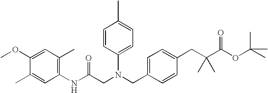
C1(NC(CN(CC2=CC=C(CC(C(OC(C)(C)C)=O)(C)C)C=C2)C2=CC=C(C)C=C2)=O)=C(C)C=C(OC)C(C)=C1
